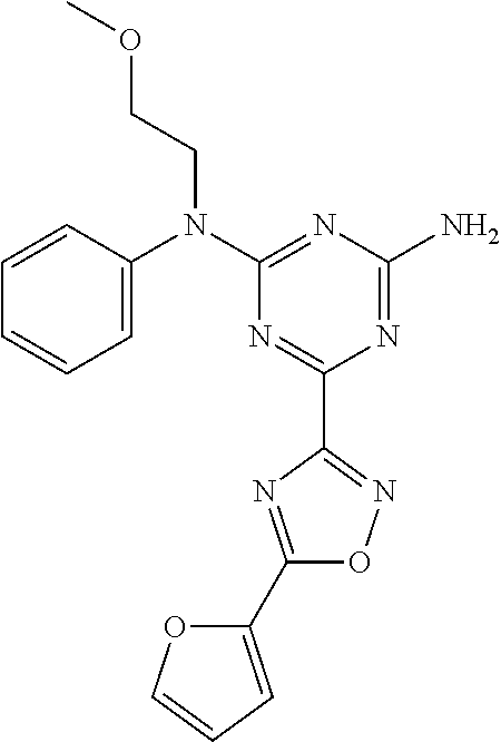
C1=CC(N(C2=NC(N)=NC(C3=NOC(C4=CC=CO4)=N3)=N2)CCOC)=CC=C1
